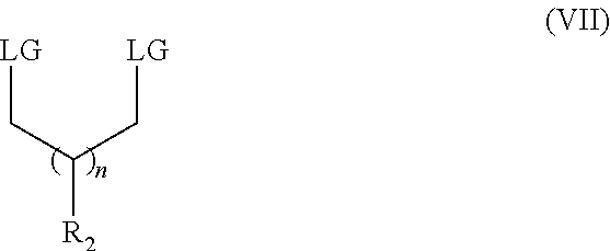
[LG]CC(C[LG])[R2]
